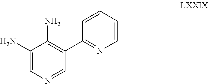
C1(N)=CN=CC(C2=NC=CC=C2)=C1N
